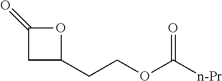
C(C1CC(=O)O1)COC([n-Pr])=O
